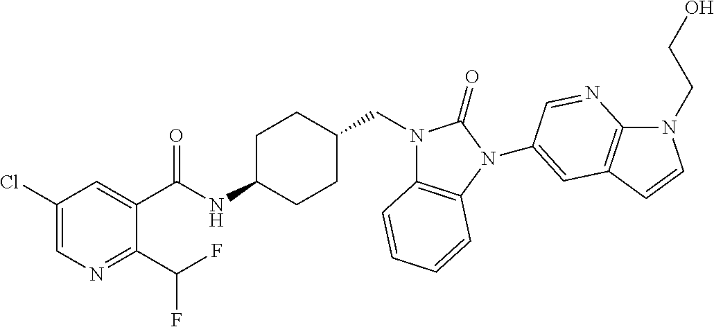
C1(Cl)=CN=C(C(F)F)C(C(NC2CCC(CN3C4=C(N(C5=CC6=C(N(CCO)C=C6)N=C5)C3=O)C=CC=C4)CC2)=O)=C1
